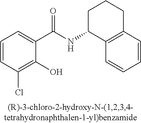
C1=CC(Cl)=C(O)C(C(NC2C3=C(CCC2)C=CC=C3)=O)=C1
